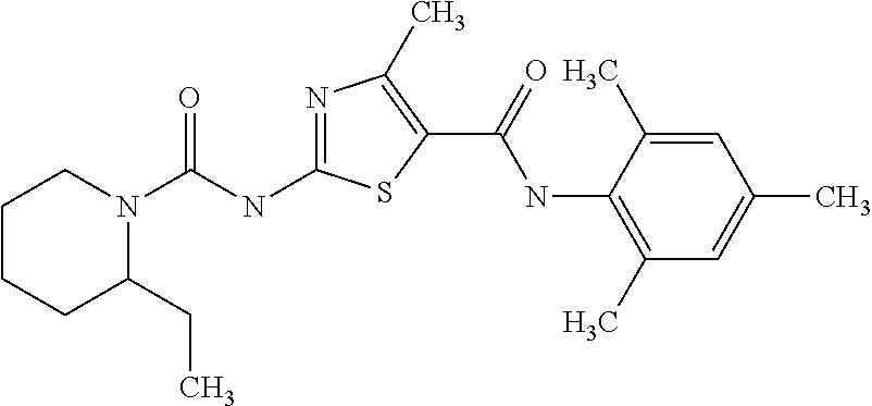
N1=C(NC(N2CCCCC2CC)=O)SC(C(=O)NC2=C(C)C=C(C)C=C2C)=C1C
